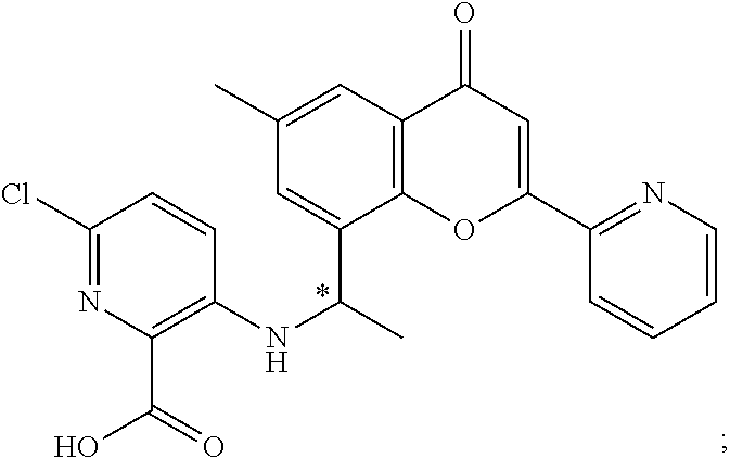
C12=C(C=C(C)C=C1C(C)NC1=C(C(=O)O)N=C(Cl)C=C1)C(=O)C=C(C1=NC=CC=C1)O2
